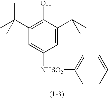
C1(C(C)(C)C)=C(O)C(C(C)(C)C)=CC([NHSO2]C2=CC=CC=C2)=C1
